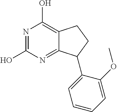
C12=NC(O)=NC(O)=C1CCC2C1=CC=CC=C1OC
